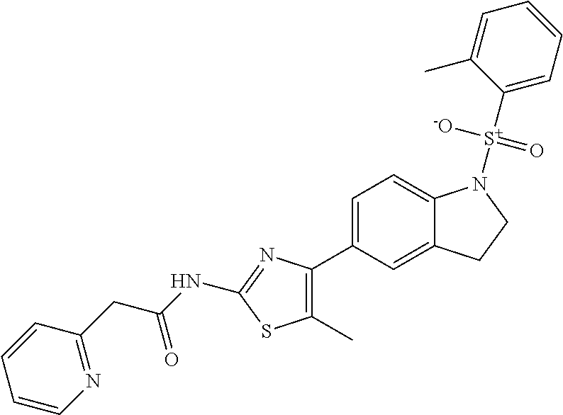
C1=C(C2=C(C)SC(NC(CC3=NC=CC=C3)=O)=N2)C=C2C(=C1)N([S+](C1=CC=CC=C1C)([-O])=O)CC2
